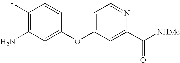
C1=C(OC2=CC=NC(C([NHMe])=O)=C2)C=CC(F)=C1N
